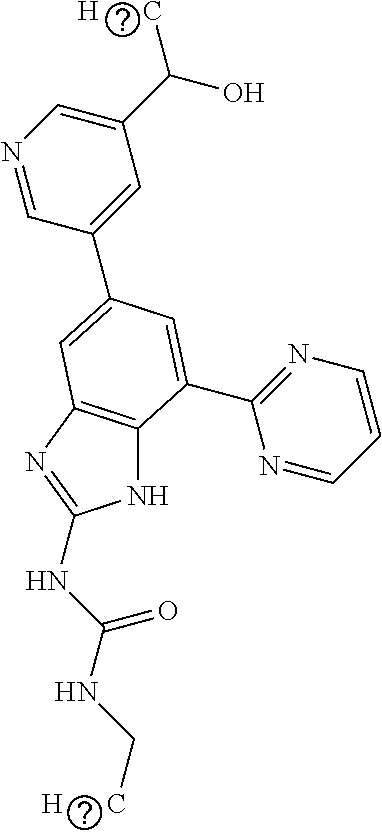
N1C2=C(N=C1NC(NC[H      C])=O)C=C(C1=CC(C(O)[H      C])=CN=C1)C=C2C1=NC=CC=N1
